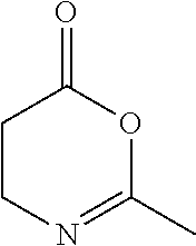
C1CN=C(C)OC1=O
